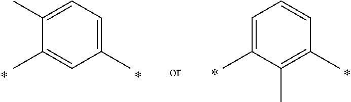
C1=C(C)C(C)=CC(C)=C1.C1=C(C)C(C)=C(C)C=C1
